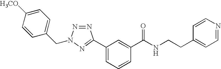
C1(CN2N=NC(C3=CC=CC(C(NCCC4=CC=NC=C4)=O)=C3)=N2)=CC=C([H3CO])C=C1
